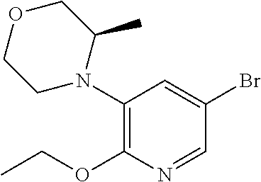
C1=NC(OCC)=C(N2CCOCC2C)C=C1Br
